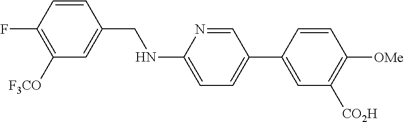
C1=CC(CNC2=CC=C(C3=CC([CO2H])=C([OMe])C=C3)C=N2)=CC([F3CO])=C1F
